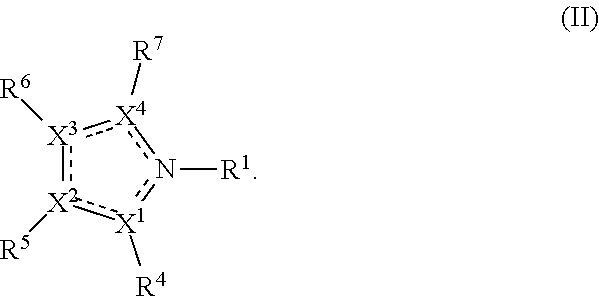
[X3]1([R6]):[X2]([R5]):[X1]([R4])n([R1])[X4]:1[R7]
